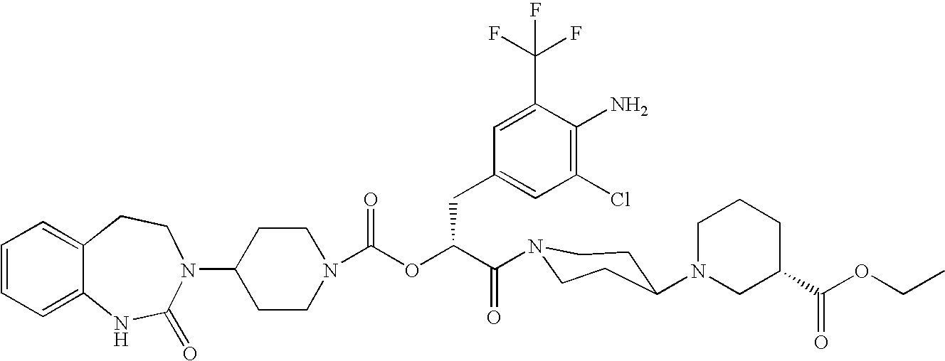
C12=CC=CC=C1NC(=O)N(C1CCN(C(OC(C(=O)N3CCC(N4CC(C(OCC)=O)CCC4)CC3)CC3=CC(Cl)=C(N)C(C(F)(F)F)=C3)=O)CC1)CC2
